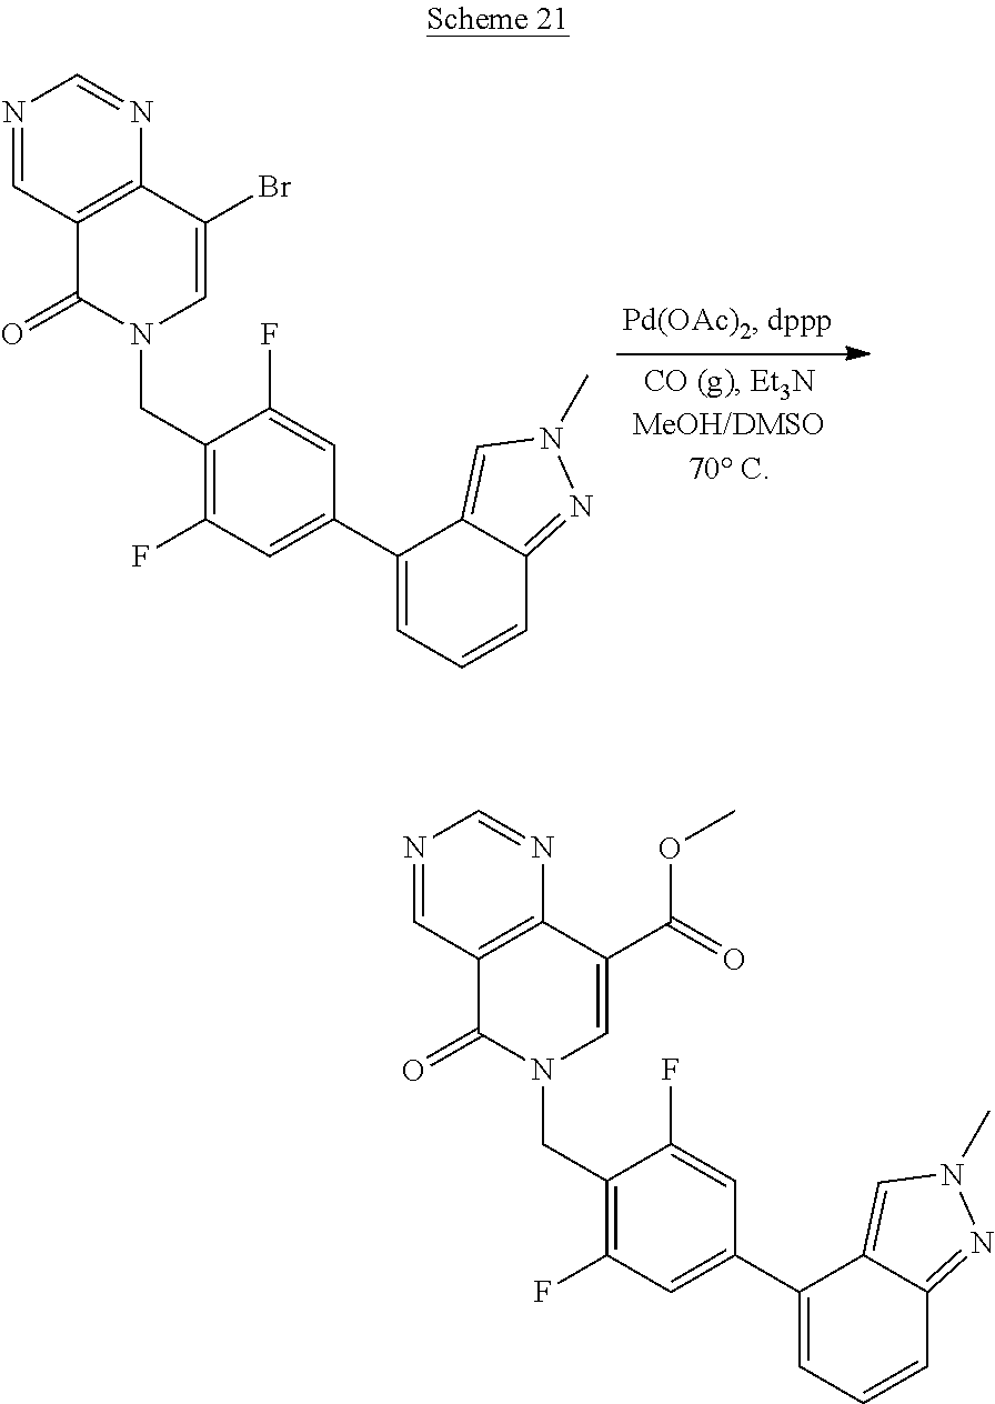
C1(Br)=CN(CC2=C(F)C=C(C3=CC=CC4=NN(C)C=C34)C=C2F)C(=O)C2=C1N=CN=C2.C1(C(=O)OC)=CN(CC2=C(F)C=C(C3=CC=CC4=NN(C)C=C34)C=C2F)C(=O)C2=C1N=CN=C2
